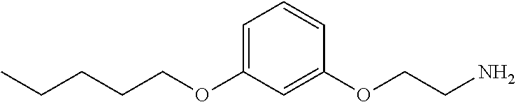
C(OC1=CC=CC(OCCN)=C1)CCCC
